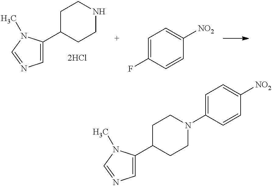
C1=C(C2CCNCC2)N(C)C=N1.C1=C(F)C=CC([NO2])=C1.C1=C(C2CCN(C3=CC=C([NO2])C=C3)CC2)N(C)C=N1
